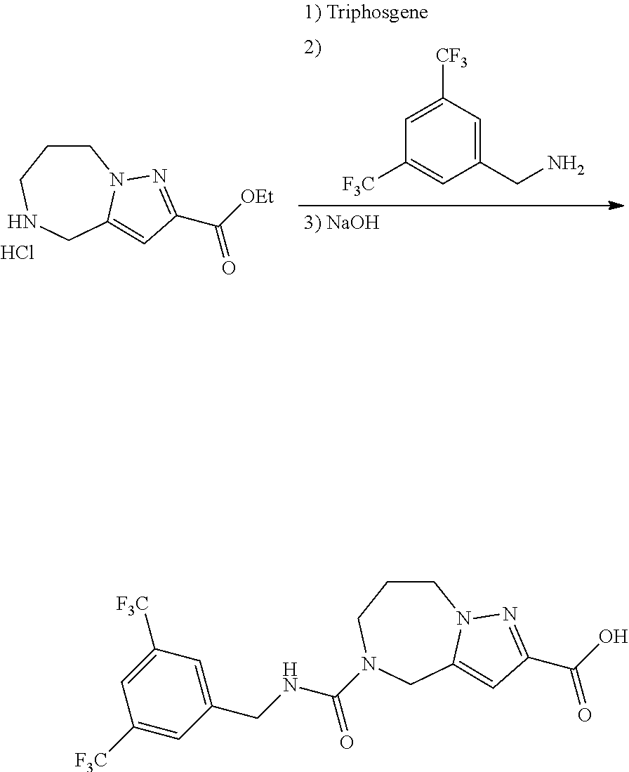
C1(CN)=CC([CF3])=CC([F3C])=C1.C1C2=CC(C([OEt])=O)=NN2CCCN1.Cl.C1C2=CC(C(O)=O)=NN2CCCN1C(NCC1=CC([F3C])=CC([F3C])=C1)=O
